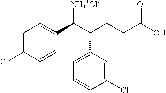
C1=C(Cl)C=CC(C(C(CCC(O)=O)C2=CC=CC(Cl)=C2)[NH3+Cl-])=C1
